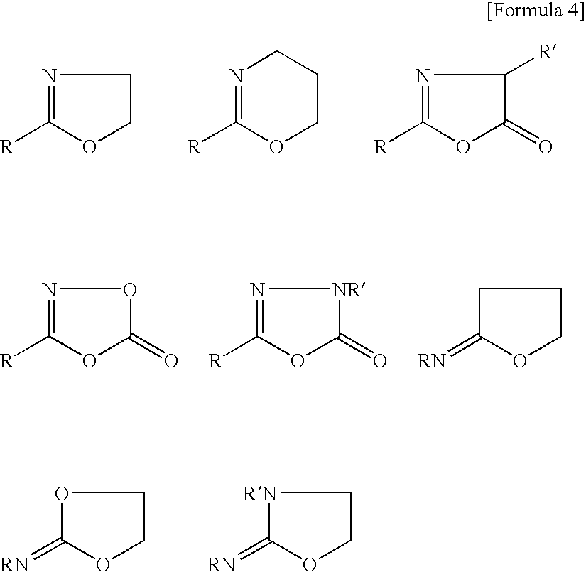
N1=C([R])OCC1.N1=C([R])OCCC1.N1=C([R])OC(=O)C1[R].N1=C([R])OC(=O)O1.N1=C([R])OC(=O)[NR]1.C1C(=[RN])OCC1.O1C(=[RN])OCC1.[RN]1C(=[RN])OCC1
